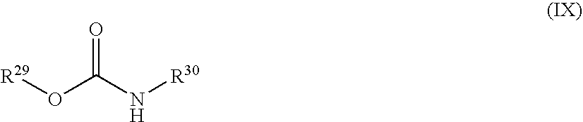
O(C(N[R30])=O)[R29]
